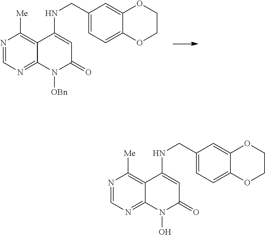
N1=CN=C2C(=C1[Me])C(NCC1=CC=C3C(=C1)OCCO3)=CC(=O)N2[OBn].N1=CN=C2C(=C1[Me])C(NCC1=CC=C3C(=C1)OCCO3)=CC(=O)N2O
